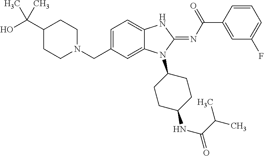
C(C1=CC=C2C(=C1)N(C1CCC(NC(C(C)C)=O)CC1)C(=NC(C1=CC(F)=CC=C1)=O)N2)N1CCC(C(O)(C)C)CC1
